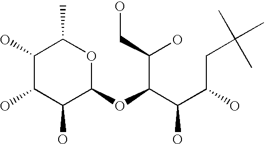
C1(O)C(O)C(O)C(OC(C(C(CC(C)(C)C)O)O)C(O)CO)OC1C
